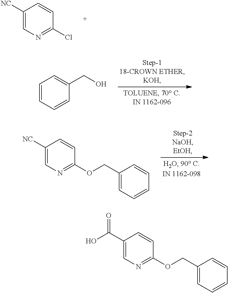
C1([NC])=CN=C(Cl)C=C1.C1=CC=CC(CO)=C1.C1([NC])=CN=C(OCC2=CC=CC=C2)C=C1.C1(C(O)=O)=CN=C(OCC2=CC=CC=C2)C=C1
